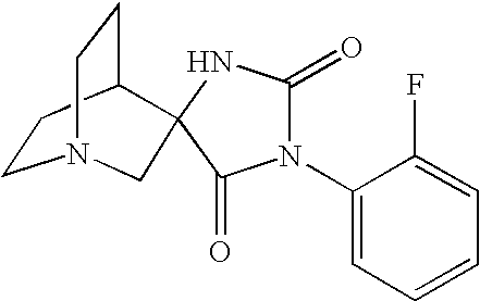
C1CC2CCN1CC21NC(=O)N(C2=CC=CC=C2F)C1=O
